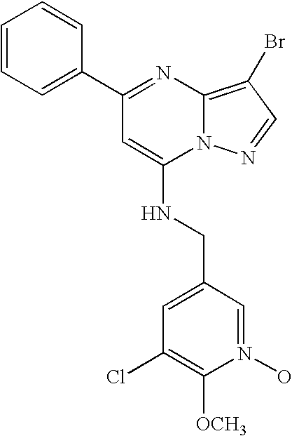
C1=CC=C(C2=NC3=C(Br)C=NN3C(NCC3=CC(Cl)=C([OCH3])N(O)=C3)=C2)C=C1
